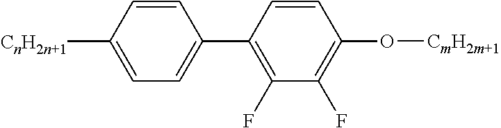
C1=C([CnH2n+1])C=CC(C2=C(F)C(F)=C(O[CmH2m+1])C=C2)=C1
